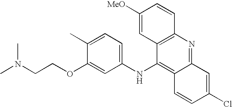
N(CCOC1=CC(NC2=C3C(=NC4=C2C=C([OMe])C=C4)C=C(Cl)C=C3)=CC=C1C)(C)C
